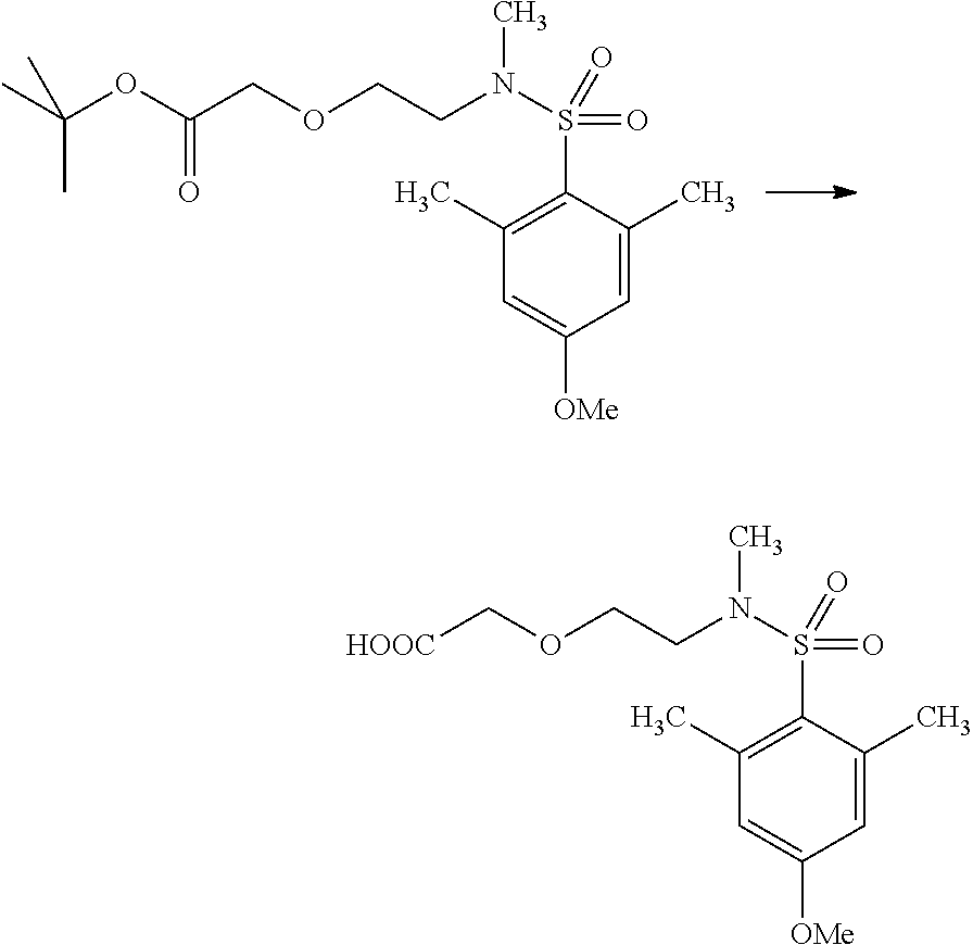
C1=C(C)C(S(=O)(N(CCOCC(=O)OC(C)(C)C)C)=O)=C(C)C=C1[OMe].C1=C(C)C(S(=O)(N(CCOC[HOOC])C)=O)=C(C)C=C1[OMe]
